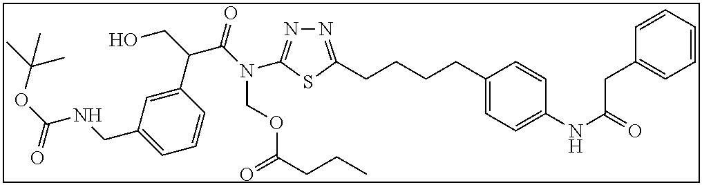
N1=C(CCCCC2=CC=C(NC(=O)CC3=CC=CC=C3)C=C2)SC(N(C(=O)C(CO)C2=CC(CNC(OC(C)(C)C)=O)=CC=C2)COC(CCC)=O)=N1
